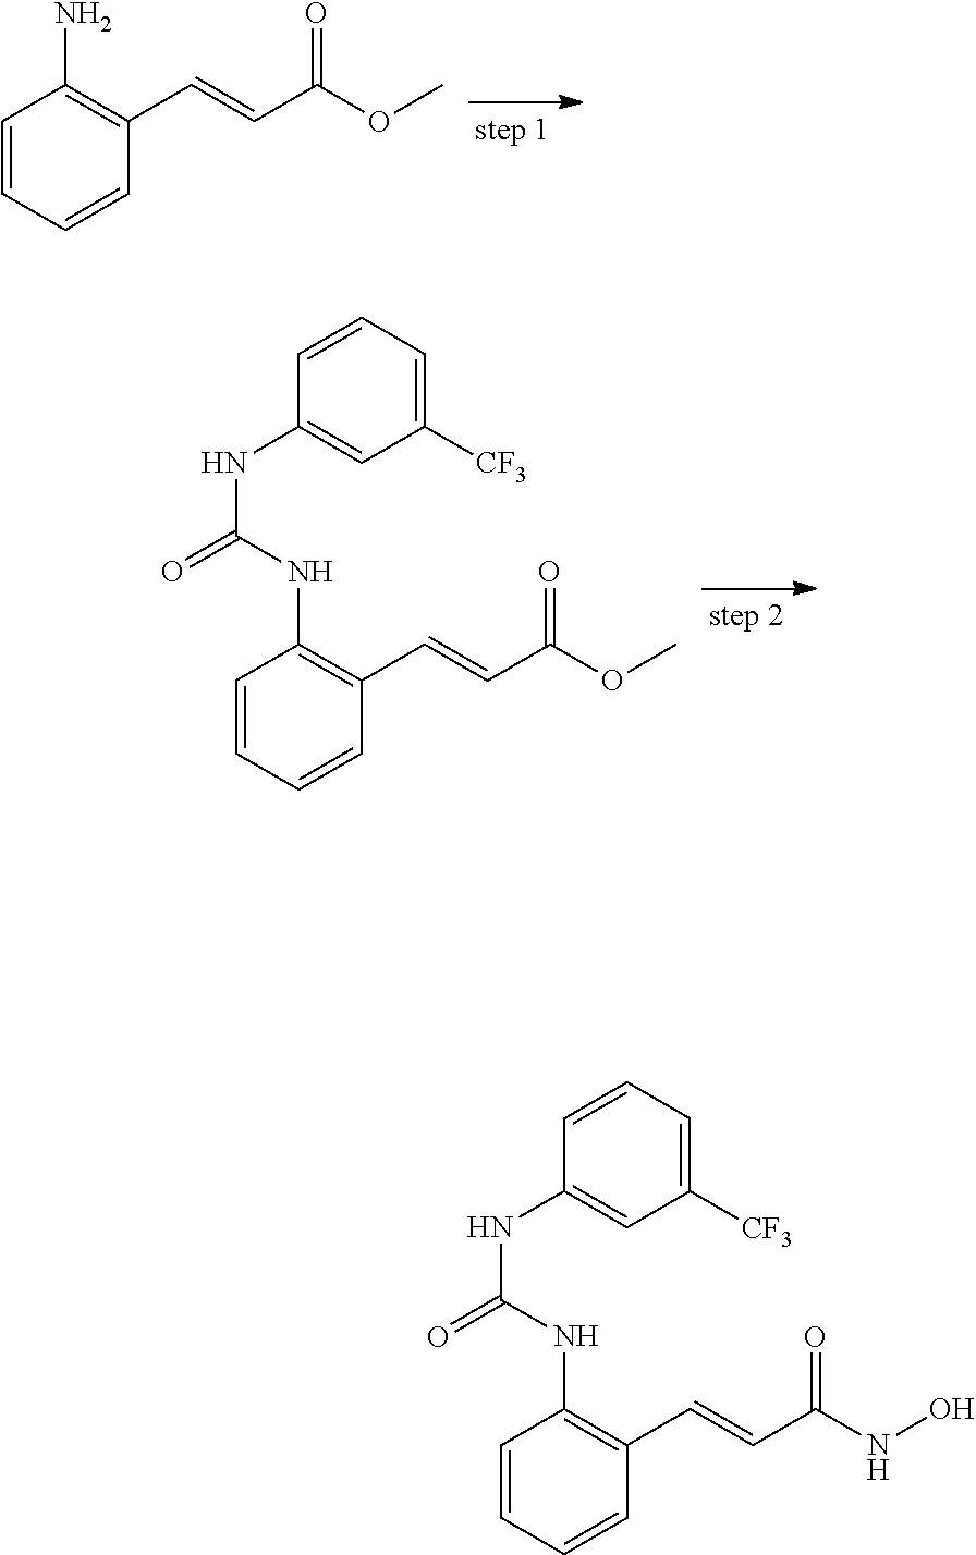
C1=CC=CC(C=CC(OC)=O)=C1N.C1=CC=CC(C=CC(OC)=O)=C1NC(=O)NC1=CC([CF3])=CC=C1.C1=CC=CC(C=CC(NO)=O)=C1NC(=O)NC1=CC([CF3])=CC=C1
